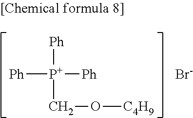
[P+]([Ph])([Ph])([Ph])CO[C4H9].[Br-]
